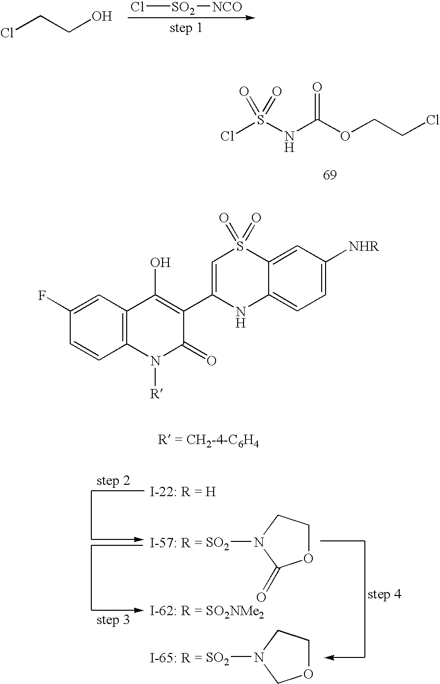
ClCCO.Cl[SO2][NCO].ClS(NC(OCCCl)=O)(=O)=O.C12=C(C=C(F)C=C1)C(O)=C(C1=CS(=O)(=O)C3=CC([NHR])=CC=C3N1)C(=O)N2[R].O1CCN([SO2])C1=O.O1CCN([SO2])C1
